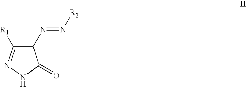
C1([R1])=NNC(=O)C1N=N[R2]
